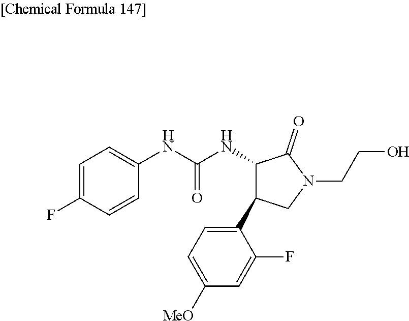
C1=C(F)C=CC(NC(NC2C(=O)N(CCO)CC2C2=CC=C([MeO])C=C2F)=O)=C1
